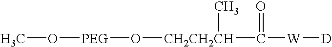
CO[PEG]O[CH2CH2CH](C)C([W][D])=O
